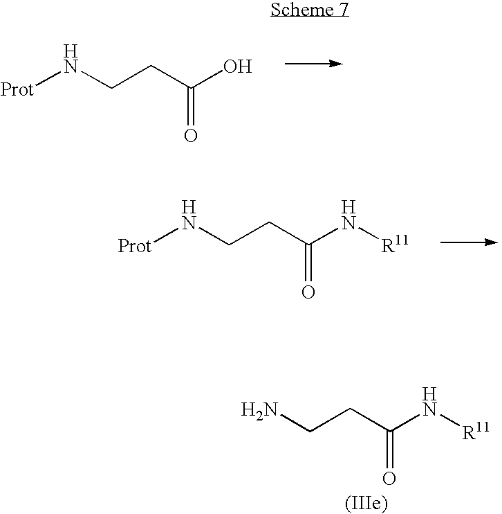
[Prot]NCCC(O)=O.[Prot]NCCC(N[R11])=O.NCCC(N[R11])=O
